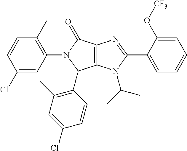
C12=C(N(C(C)C)C(C3=CC=CC=C3O[CF3])=N1)C(C1=C(C)C=C(Cl)C=C1)N(C1=C(C)C=CC(Cl)=C1)C2=O
